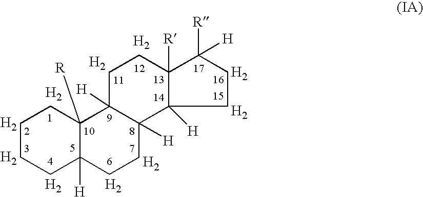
C1CCC2([H])C([R])(C1)C1([H])C([H])(CC2)C2([H])C([R])(CC1)C([R])([H])CC2.[H2].[H2].[H2].[H2].[H2].[H2].[H2].[H2].[H2].[H2]
